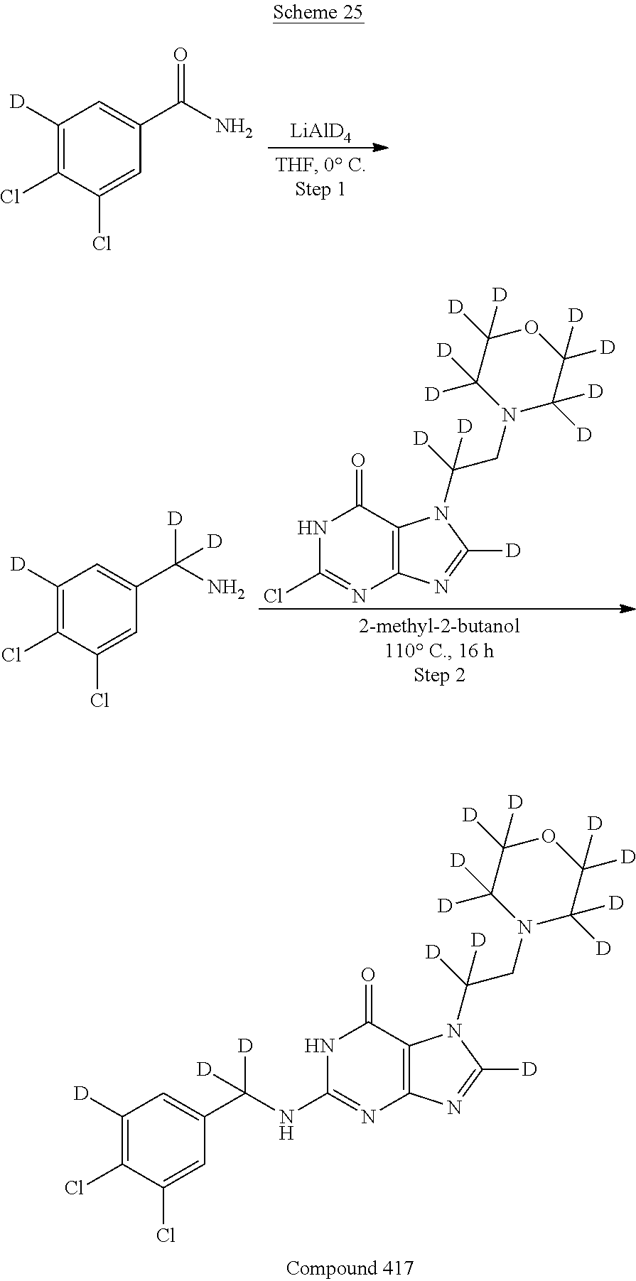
N1C(NC(C2=CC([D])=C(Cl)C(Cl)=C2)([D])[D])=NC2=C(C1=O)N(C(CN1C([D])([D])C([D])([D])OC([D])([D])C1([D])[D])([D])[D])C([D])=N2.NC(C1=CC([D])=C(Cl)C(Cl)=C1)=O.[LiAlD4].NC(C1=CC([D])=C(Cl)C(Cl)=C1)([D])[D].N1C(Cl)=NC2=C(C1=O)N(C(CN1C([D])([D])C([D])([D])OC([D])([D])C1([D])[D])([D])[D])C([D])=N2
